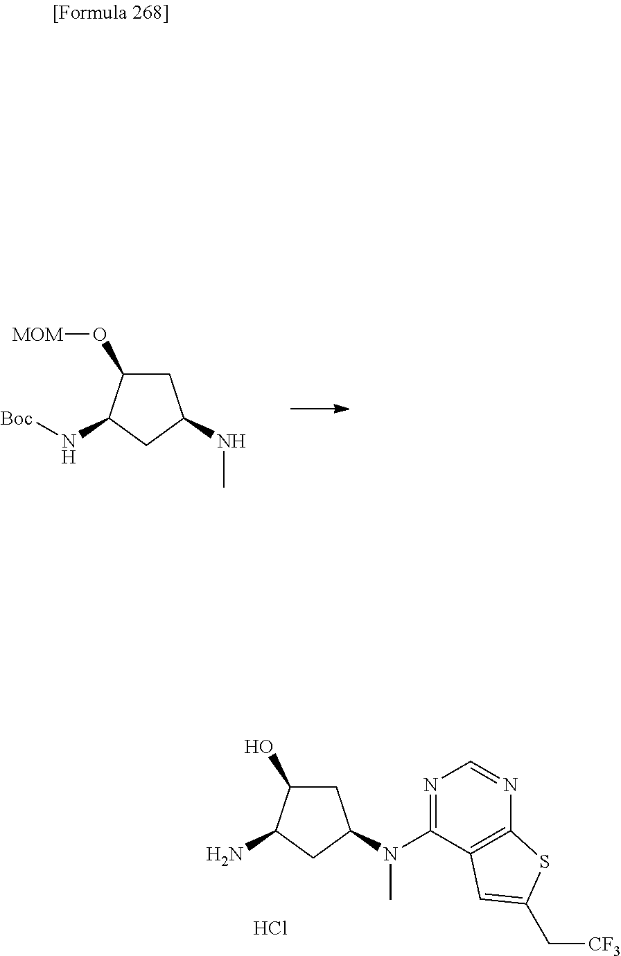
C1C(O[MOM])C(N[Boc])CC1NC.C1C(O)C(N)CC1N(C)C1=NC=NC2=C1C=C(C[CF3])S2.Cl
